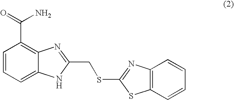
C1=CC=C2C(=C1C(=O)N)N=C(CSC1=NC3=C(S1)C=CC=C3)[N H]2
